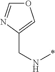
O1C=NC(CN*)=C1
